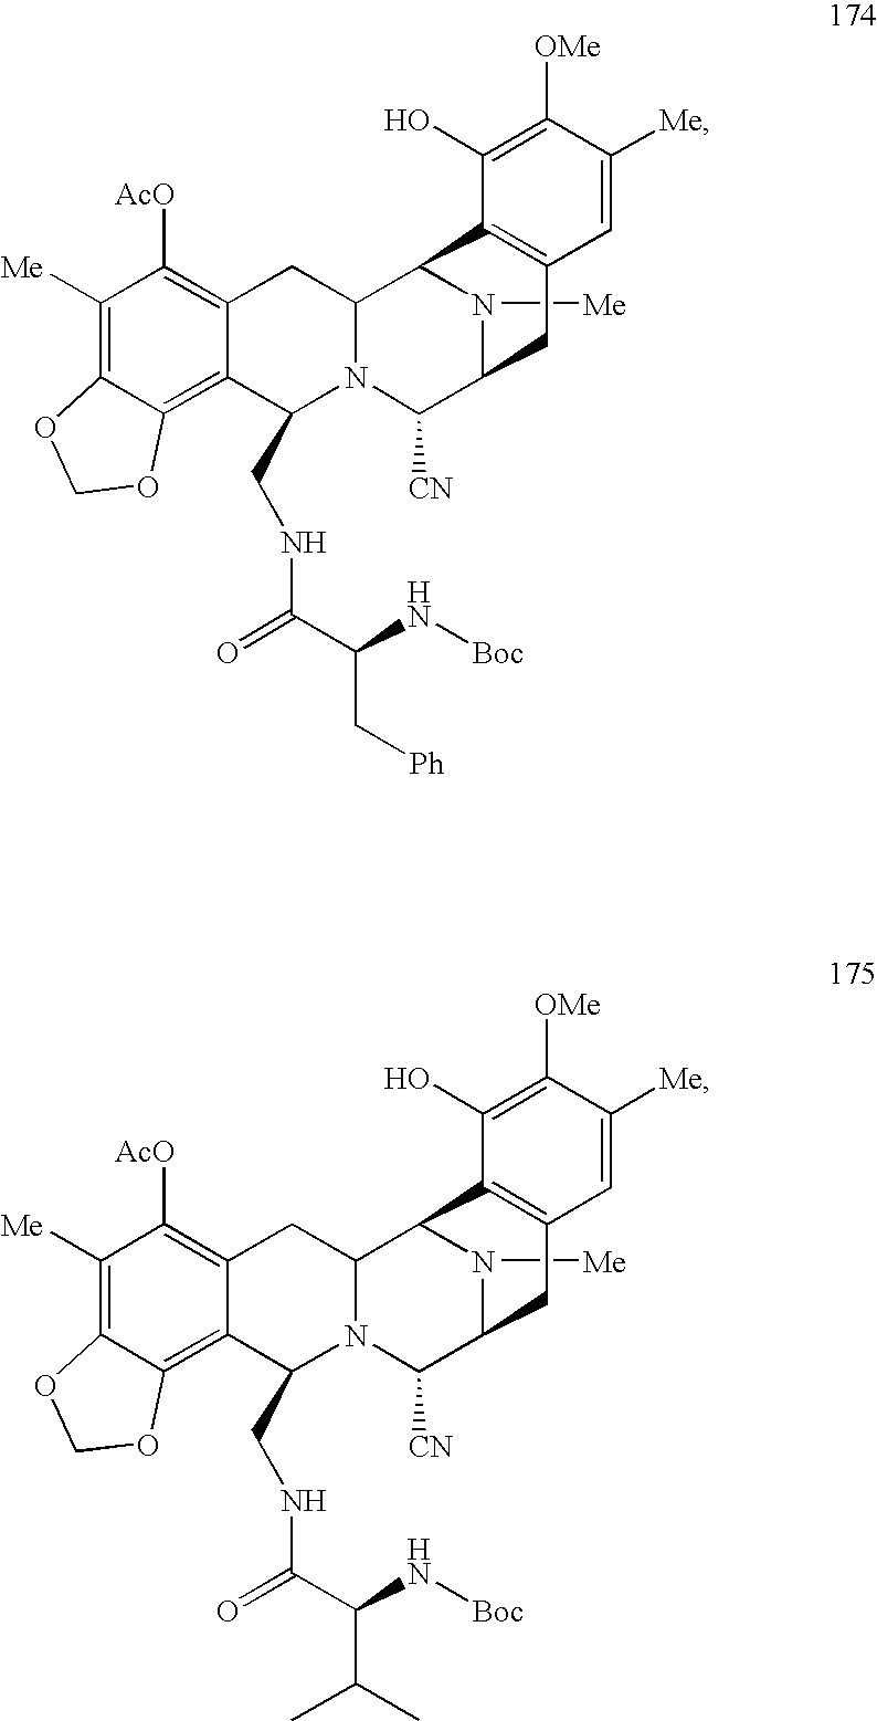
C12=C(C3C4N(C(CNC(C(N[Boc])C[Ph])=O)C5=C6C(=C([Me])C([AcO])=C5C4)OCO6)C([CN])C(C1)N3[Me])C(O)=C([OMe])C([Me])=C2.C12=C(C3C4N(C(CNC(C(N[Boc])C(C)C)=O)C5=C6C(=C([Me])C([AcO])=C5C4)OCO6)C([CN])C(C1)N3[Me])C(O)=C([OMe])C([Me])=C2
